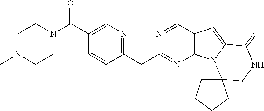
C1=CC(CC2=NC3=C(C=N2)C=C2N3C3(CNC2=O)CCCC3)=NC=C1C(N1CCN(C)CC1)=O
